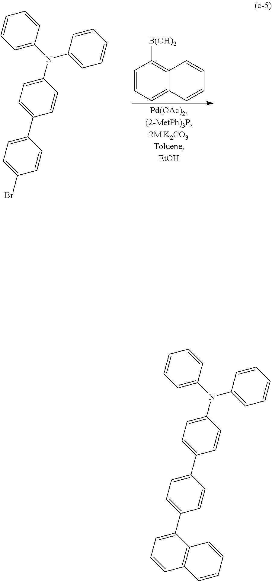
C1=CC=C2C(=C1[B(OH)2])C=CC=C2.C1(C2=CC=C(Br)C=C2)=CC=C(N(C2=CC=CC=C2)C2=CC=CC=C2)C=C1.C1(C2=CC=C(C3=CC=CC4=C3C=CC=C4)C=C2)=CC=C(N(C2=CC=CC=C2)C2=CC=CC=C2)C=C1
